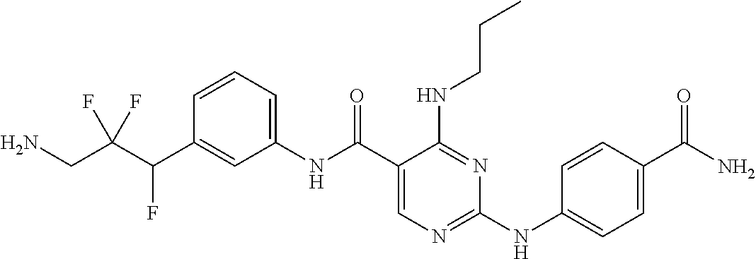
C1(C(C(CN)(F)F)F)=CC(NC(C2=CN=C(NC3=CC=C(C(N)=O)C=C3)N=C2NCCC)=O)=CC=C1
